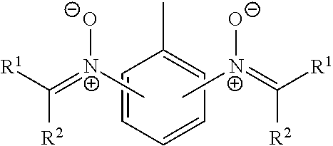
C([R2])([R1])=[N+]([O-])C.C1=C(C)C=CC=C1.C([R2])([R1])=[N+](C)[O-]
